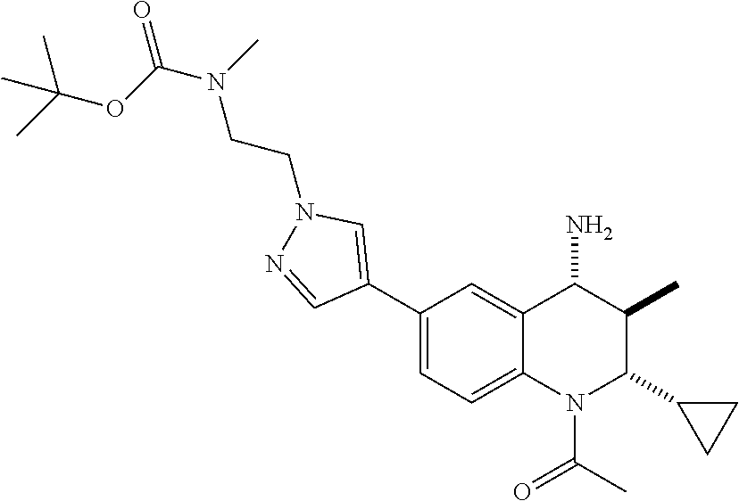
C1(C2=CN(CCN(C(OC(C)(C)C)=O)C)N=C2)=CC=C2C(=C1)C(N)C(C)C(C1CC1)N2C(C)=O
